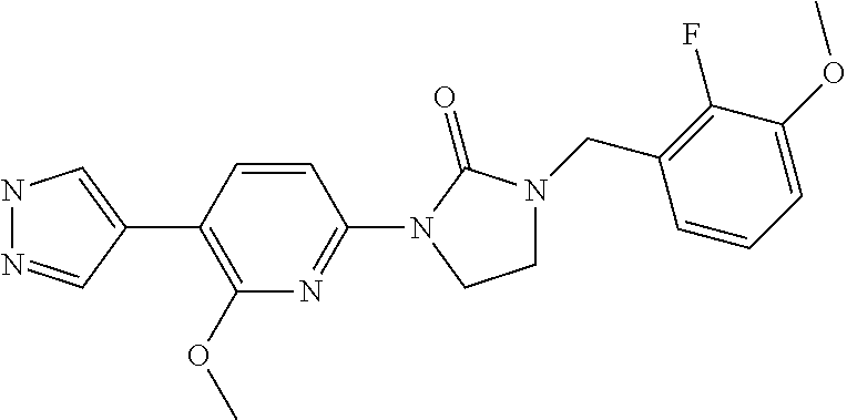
N1N=CC(C2=C(OC)N=C(N3C(=O)N(CC4=C(F)C(OC)=CC=C4)CC3)C=C2)=C1
